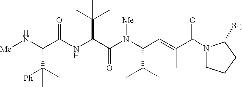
C(NC(C(N(C(C=C(C(N1CCCC1[S1])=O)C)C(C)C)[Me])=O)C(C)(C)C)(=O)C(C(C)([Ph])C)N[Me]
